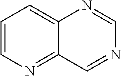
C1=CN=C2C(=C1)N=CN=C2
